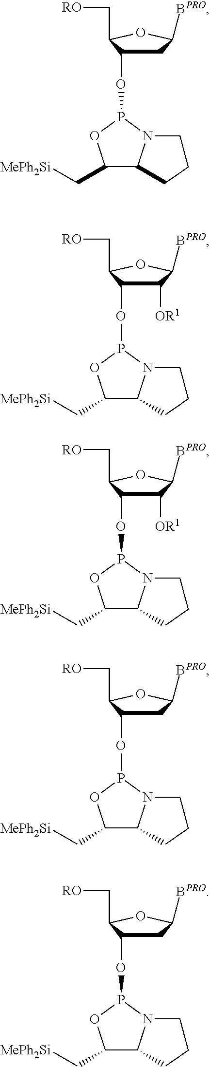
C1C(OP2OC(C[MePh2Si])C3N2CCC3)C(C[RO])OC1[BPRO].C1C(OP2OC(C[MePh2Si])C3N2CCC3)C(C[RO])OC1[BPRO].C1([OR1])C(OP2OC(C[MePh2Si])C3N2CCC3)C(C[RO])OC1[BPRO].C1([OR1])C(OP2OC(C[MePh2Si])C3N2CCC3)C(C[RO])OC1[BPRO].C1C(OP2OC(C[MePh2Si])C3N2CCC3)C(C[RO])OC1[BPRO]
